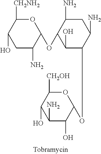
C1C(N)C(OC2C(O)C(OC3C(O)C(N)C(O)C([CH2OH])O3)C(N)CC2N)OC([CH2NH2])C1O
